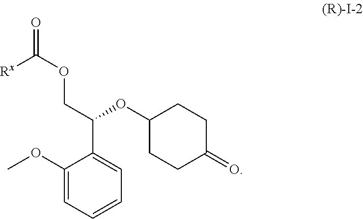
C1(OC)=CC=CC=C1C(COC(=O)[Rx])OC1CCC(=O)CC1
